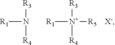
[R1][N+]([R3])([R4])[R5].[X-].[R1]N([R3])[R4]
